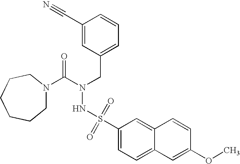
C1(C#N)=CC(CN(C(=O)N2CCCCCC2)NS(C2=CC=C3C(=C2)C=CC(OC)=C3)(=O)=O)=CC=C1
